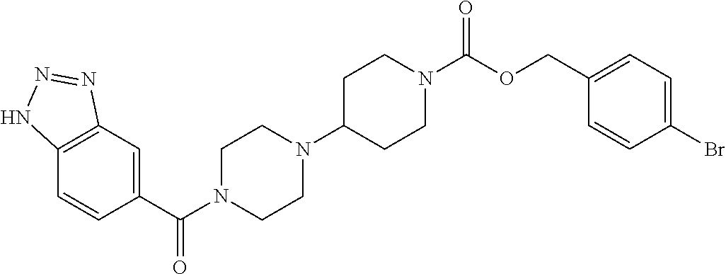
C12=C(C=C(C(N3CCN(C4CCN(C(OCC5=CC=C(Br)C=C5)=O)CC4)CC3)=O)C=C1)N=NN2
